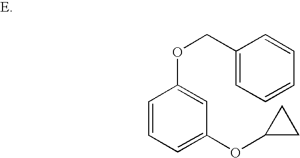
C1=CC=C(OC2CC2)C=C1OCC1=CC=CC=C1
